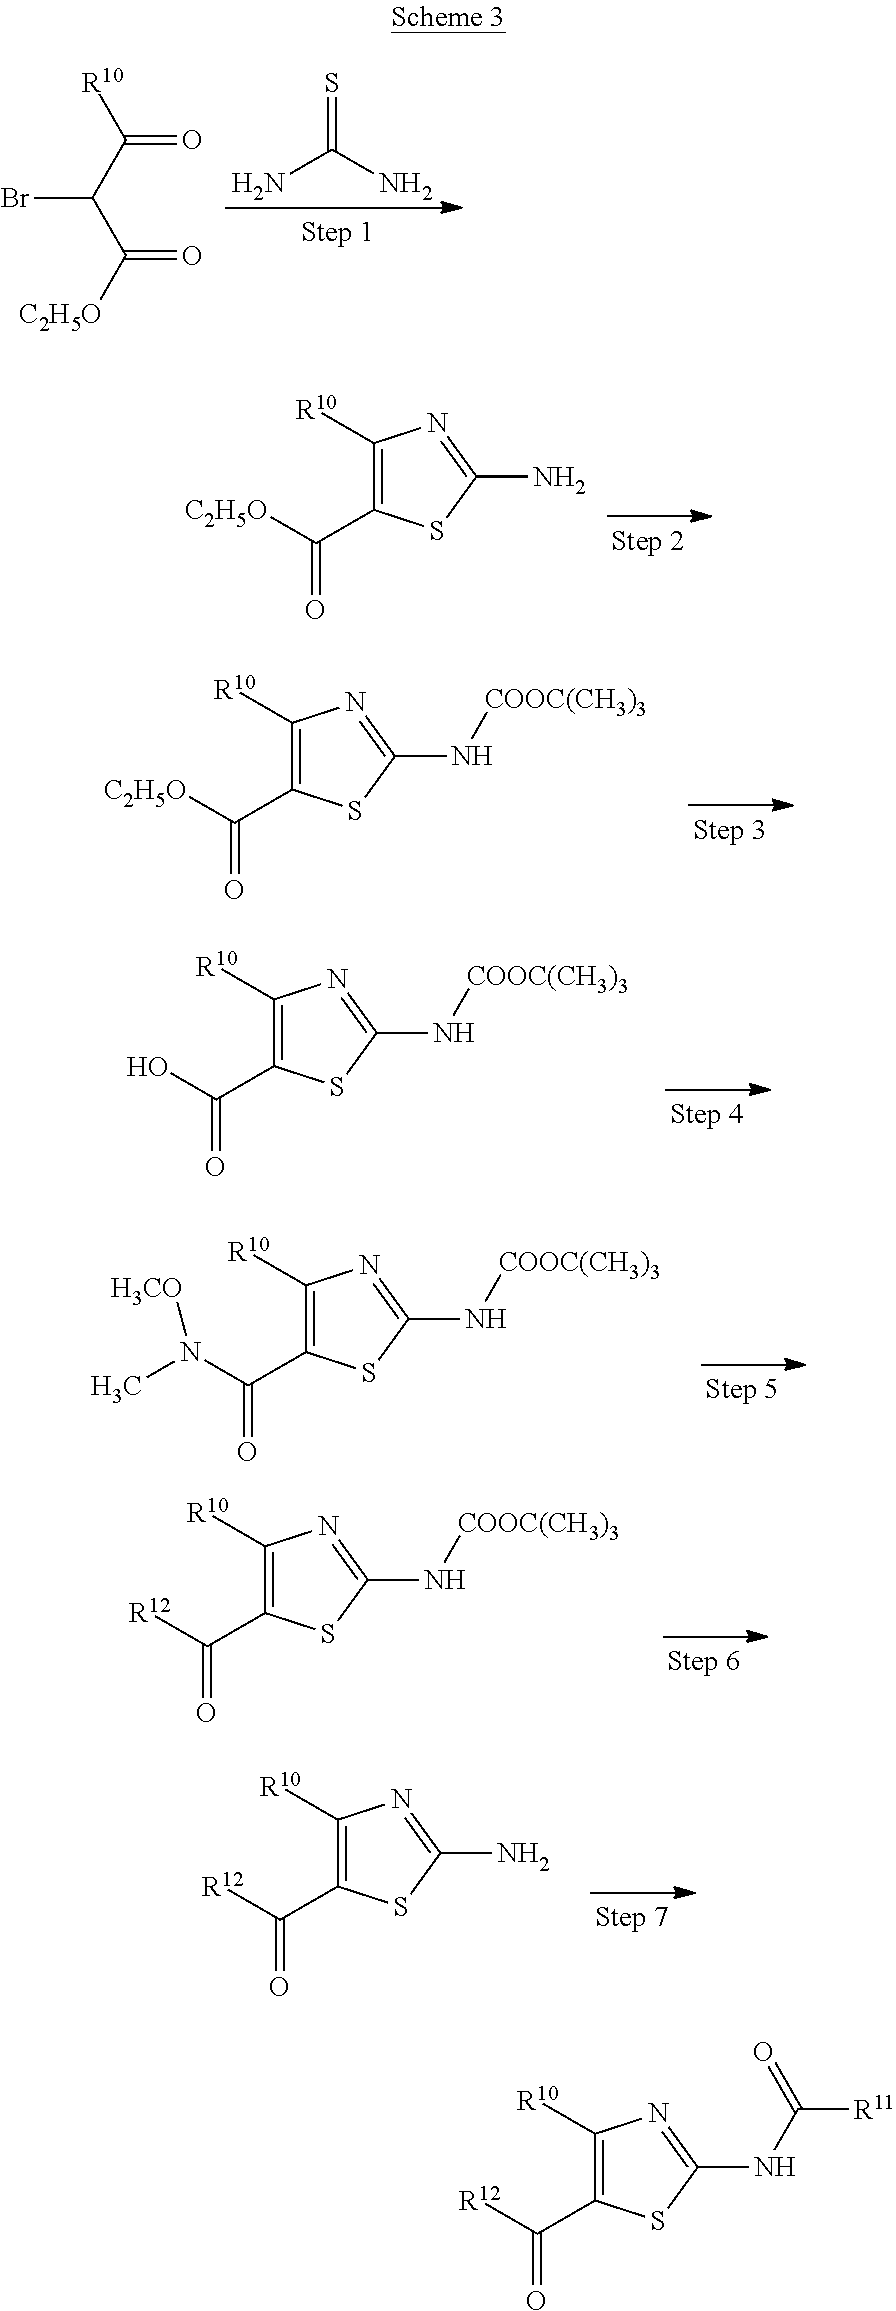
BrC(C([R10])=O)C([C2H5O])=O.NC(N)=S.C1([R10])=C(C([C2H5O])=O)SC(N)=N1.C1([R10])=C(C([C2H5O])=O)SC(N[COOC(CH3)3])=N1.C1([R10])=C(C(O)=O)SC(N[COOC(CH3)3])=N1.C1([R10])=C(C(N(C)[H3CO])=O)SC(N[COOC(CH3)3])=N1.C1([R10])=C(C([R12])=O)SC(N[COOC(CH3)3])=N1.C1([R10])=C(C([R12])=O)SC(N)=N1.C1([R10])=C(C([R12])=O)SC(NC([R11])=O)=N1
